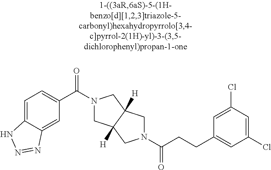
C1(C(=O)N2CC3([H])C([H])(C2)CN(C(=O)CCC2=CC(Cl)=CC(Cl)=C2)C3)=CC=C2C(=C1)N=NN2
